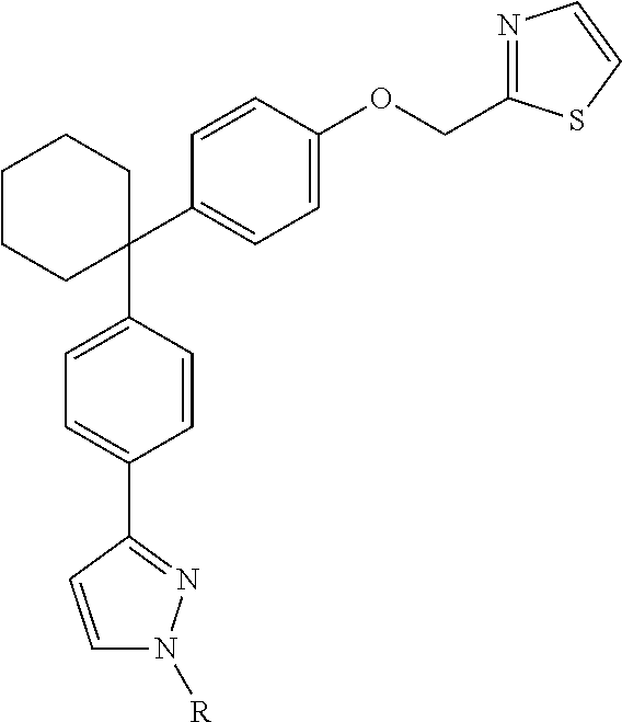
C1(C2=CC=C(OCC3=NC=CS3)C=C2)(C2=CC=C(C3=NN([R])C=C3)C=C2)CCCCC1
